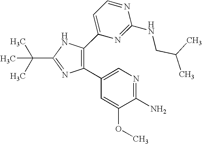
C1(C2=CN=C(N)C(OC)=C2)=C(C2=CC=NC(NCC(C)C)=N2)NC(C(C)(C)C)=N1
